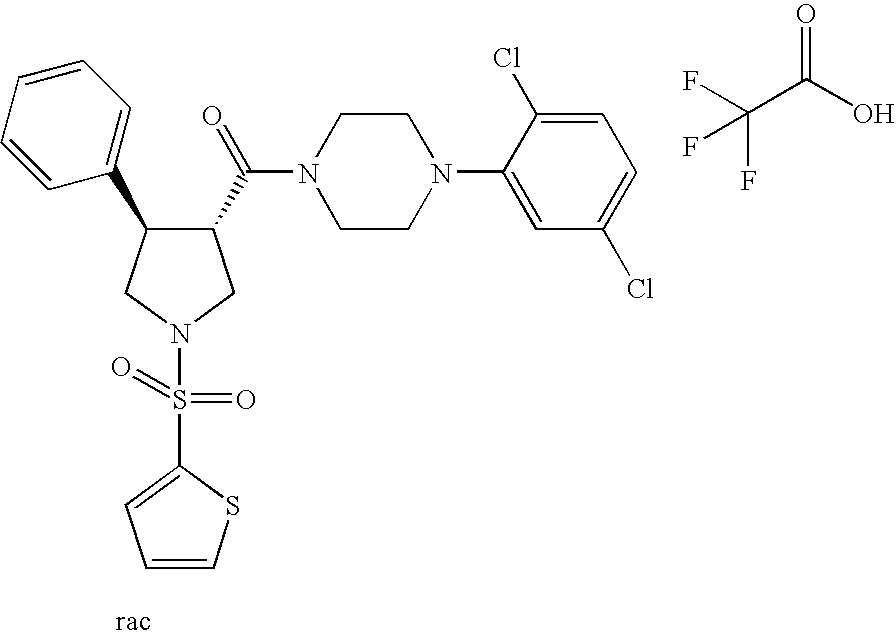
C1(C(=O)N2CCN(C3=CC(Cl)=CC=C3Cl)CC2)C(C2=CC=CC=C2)CN(S(C2=CC=CS2)(=O)=O)C1.O=C(O)C(F)(F)F
